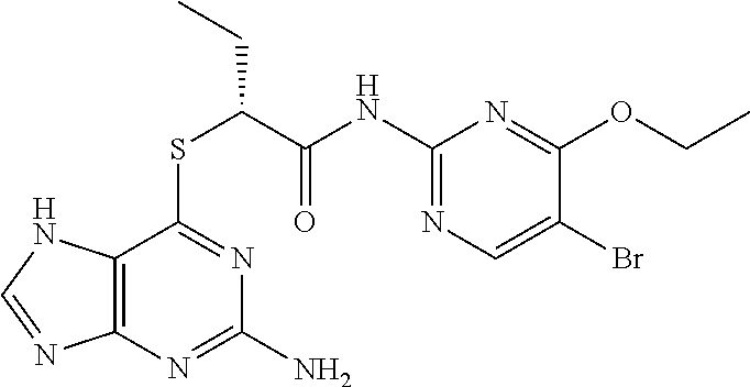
C1(NC(=O)C(SC2=NC(N)=NC3=C2NC=N3)CC)=NC=C(Br)C(OCC)=N1
